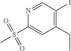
C1(I)=C(CC)C=C(S(=O)(=O)C)N=C1
